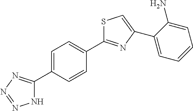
C1=C(C2=NN=NN2)C=CC(C2=NC(C3=CC=CC=C3N)=CS2)=C1
